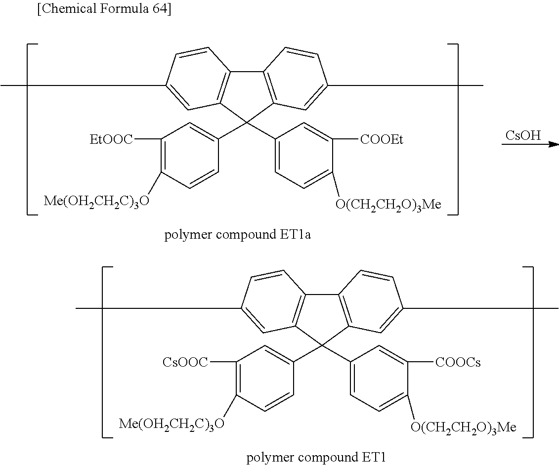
C12=C(C(C3=CC=C([O(CH2CH2O)3Me])C([COOEt])=C3)(C3=CC([EtOOC])=C([Me(OH2CH2C)3O])C=C3)C3=C1C=CC(C)=C3)C=C(C)C=C2.[CsOH].C12=C(C(C3=CC=C([O(CH2CH2O)3Me])C([COOCs])=C3)(C3=CC([CsOOC])=C([Me(OH2CH2C)3O])C=C3)C3=C1C=CC(C)=C3)C=C(C)C=C2
